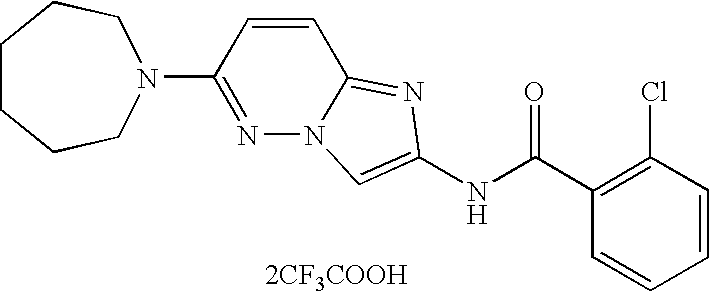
[2CF3COOH].C1=CC=CC(Cl)=C1C(NC1=CN2N=C(N3CCCCCC3)C=CC2=N1)=O
